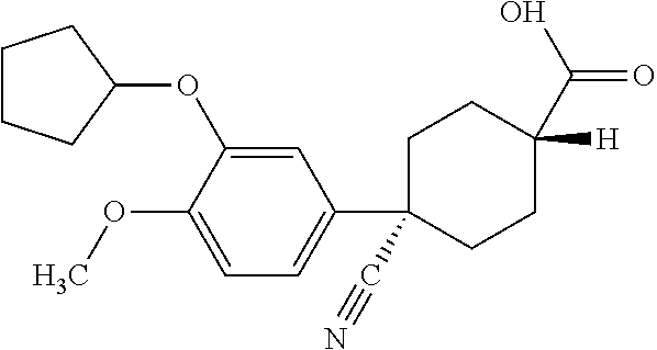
C1CCC(OC2=CC(C3(C#N)CCC([H])(C(O)=O)CC3)=CC=C2OC)C1
